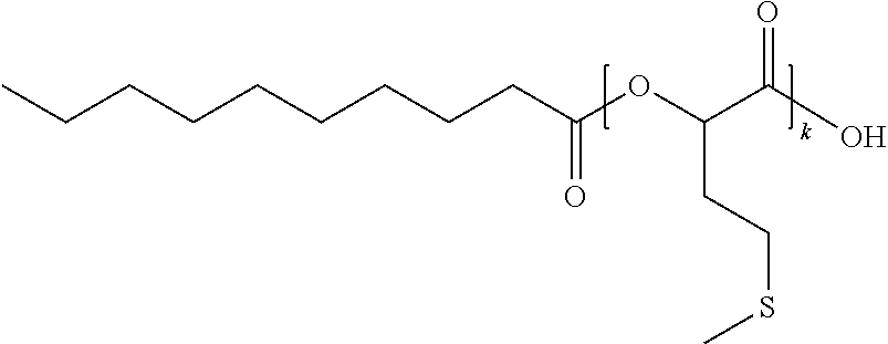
CCCCCCCCCC(OC(C(O)=O)CCSC)=O
